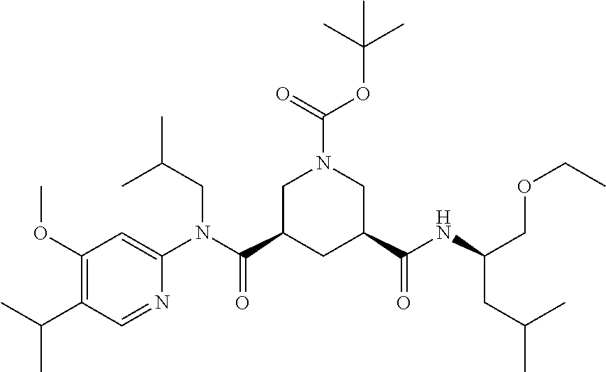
C1(OC)=C(C(C)C)C=NC(N(C(C2CC(C(NC(COCC)CC(C)C)=O)CN(C(=O)OC(C)(C)C)C2)=O)CC(C)C)=C1
